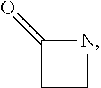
C1CNC1=O
